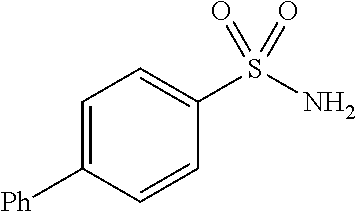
C1=C([Ph])C=CC(S(N)(=O)=O)=C1
